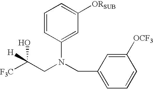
C1(CN(CC([F3C])(O)[H])C2=CC([ORSUB])=CC=C2)=CC=CC([OCF3])=C1
